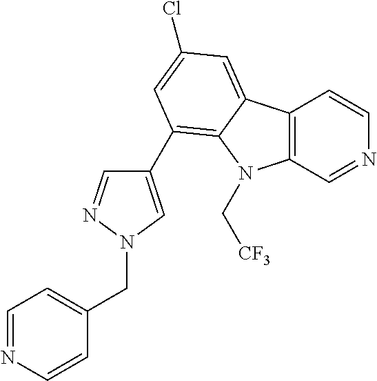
C12=C(C=NC=C1)N(C[CF3])C1=C(C3=CN(CC4=CC=NC=C4)N=C3)C=C(Cl)C=C21
